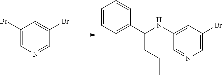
C1(Br)=CN=CC(Br)=C1.C1=CC=C(C(NC2=CC(Br)=CN=C2)CCC)C=C1
